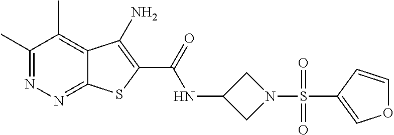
C1(C)=NN=C2C(=C1C)C(N)=C(C(=O)NC1CN(S(C3=COC=C3)(=O)=O)C1)S2
